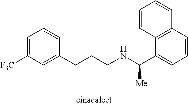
C1=C([F3C])C=C(CCCNC(C2=CC=CC3=C2C=CC=C3)[Me])C=C1
